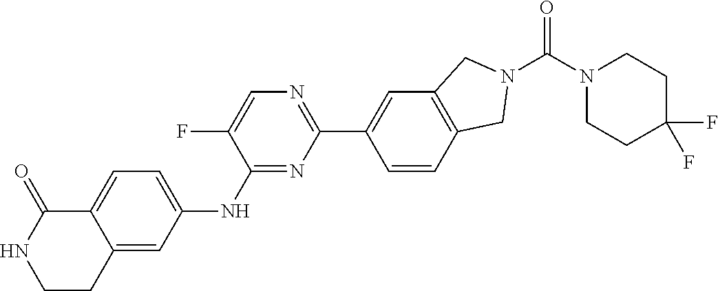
C1(NC2=CC=C3C(=C2)CCNC3=O)=NC(C2=CC3=C(C=C2)CN(C(=O)N2CCC(F)(F)CC2)C3)=NC=C1F
